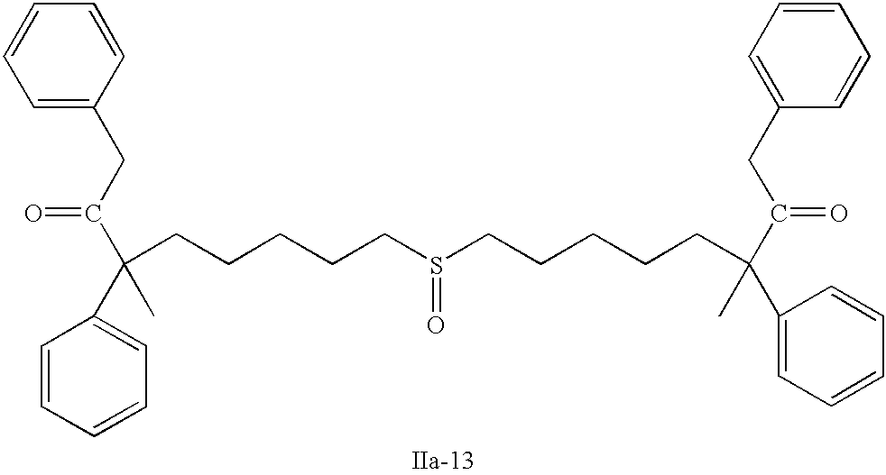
S(=O)(CCCCCC(C)(C1=CC=CC=C1)C(=O)CC1=CC=CC=C1)CCCCCC(C)(C1=CC=CC=C1)C(=O)CC1=CC=CC=C1
